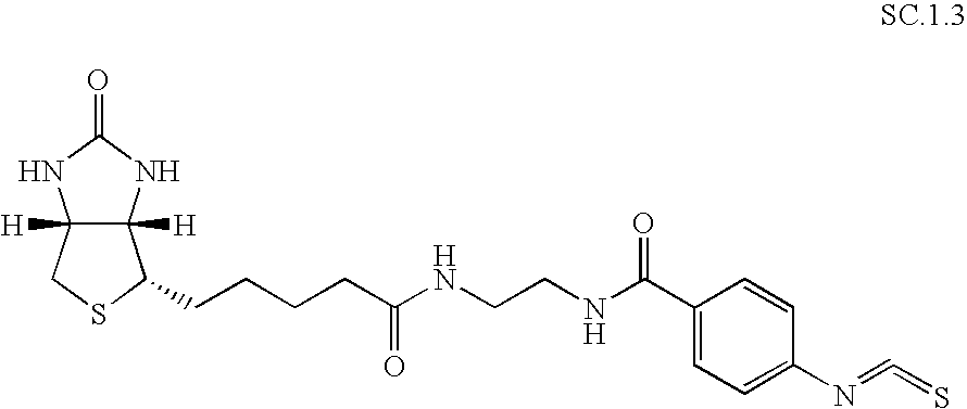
C12([H])C([H])(NC(=O)N1)C(CCCCC(NCCNC(C1=CC=C(N=C=S)C=C1)=O)=O)SC2
